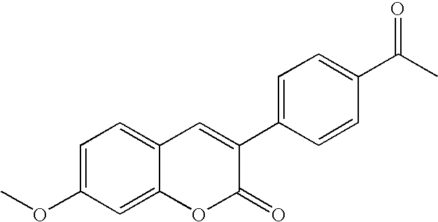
C12=CC=C(OC)C=C1OC(=O)C(C1=CC=C(C(C)=O)C=C1)=C2
